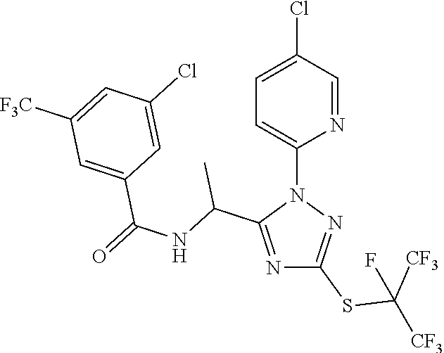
N1=C(C(NC(=O)C2=CC([F3C])=CC(Cl)=C2)C)N(C2=CC=C(Cl)C=N2)N=C1SC([CF3])([CF3])F
